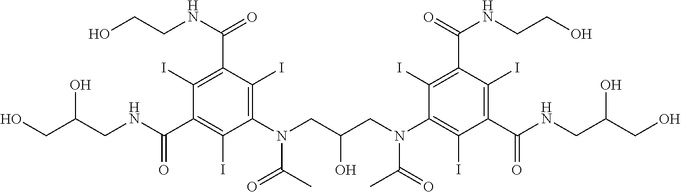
C1(I)=C(C(NCCO)=O)C(I)=C(N(CC(CN(C2=C(I)C(C(NCC(CO)O)=O)=C(I)C(C(=O)NCCO)=C2I)C(C)=O)O)C(C)=O)C(I)=C1C(NCC(CO)O)=O
